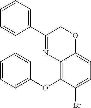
C12=C(OC3=CC=CC=C3)C(Br)=CC=C1OCC(C1=CC=CC=C1)=N2
